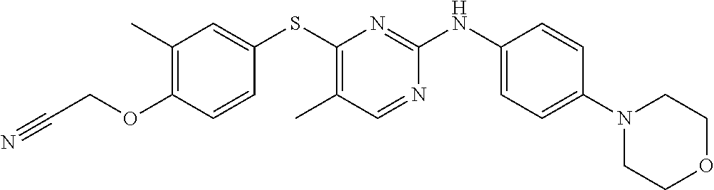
C1(N2CCOCC2)=CC=C(NC2=NC(SC3=CC(C)=C(OCC#N)C=C3)=C(C)C=N2)C=C1
